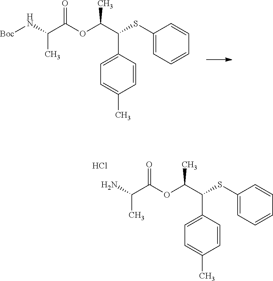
C(C(N[Boc])C)(=O)OC(C(SC1=CC=CC=C1)C1=CC=C(C)C=C1)C.C(C(N)C)(=O)OC(C(SC1=CC=CC=C1)C1=CC=C(C)C=C1)C.Cl
